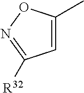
C1=C(C)ON=C1[R32]
